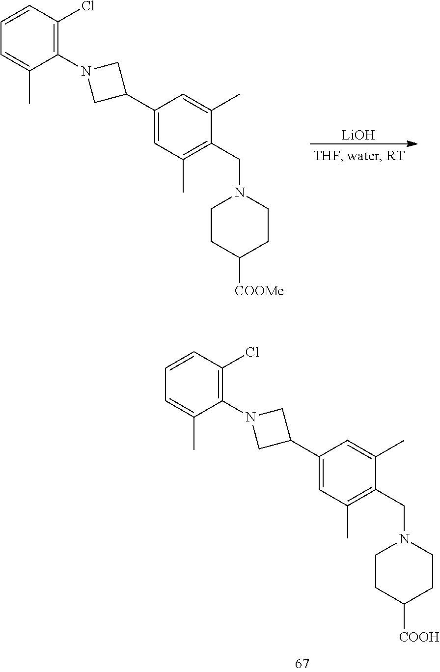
C1(C2CN(C3=C(Cl)C=CC=C3C)C2)=CC(C)=C(CN2CCC([COOMe])CC2)C(C)=C1.[LiOH].C1(C2CN(C3=C(Cl)C=CC=C3C)C2)=CC(C)=C(CN2CCC([COOH])CC2)C(C)=C1
